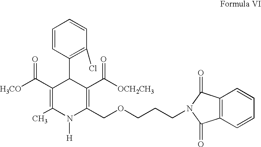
N1([H])C(COCCCN2C(=O)C3=C(C2=O)C=CC=C3)=C(C([OCH2CH3])=O)C(C2=C(Cl)C=CC=C2)C(C(=O)[H3CO])=C1C
